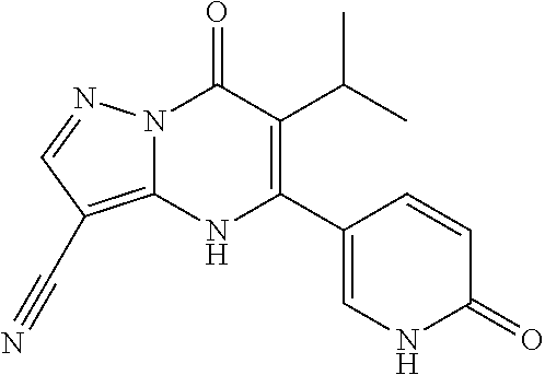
N12C(=C(C#N)C=N1)NC(C1=CNC(=O)C=C1)=C(C(C)C)C2=O
